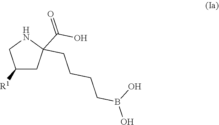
B(O)(CCCCC1(C(=O)O)CC([R1])CN1)O
